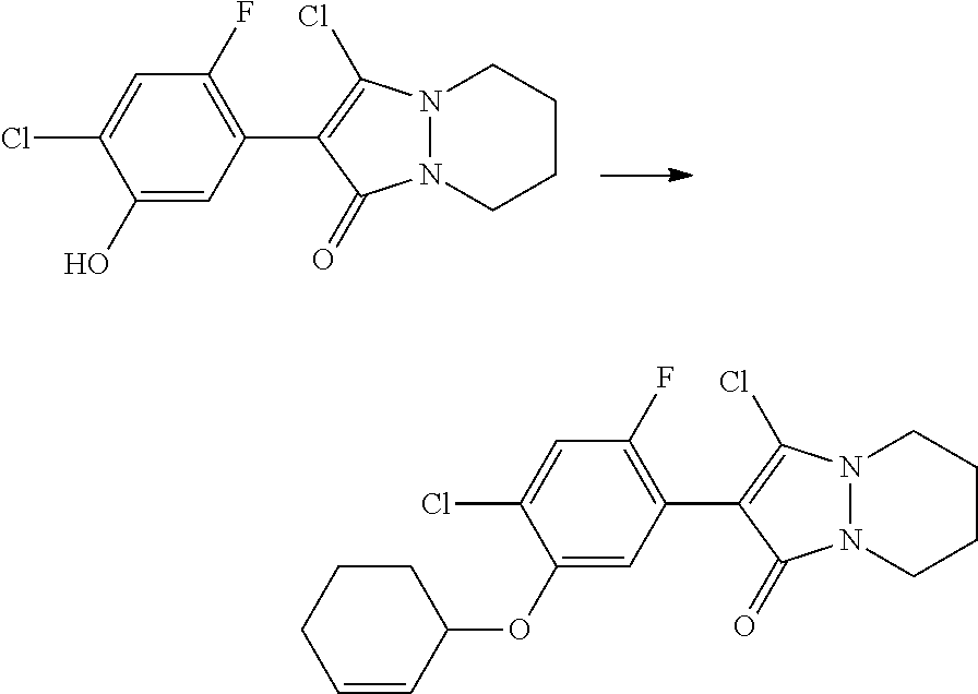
C1(O)=CC(C2=C(Cl)N3N(C2=O)CCCC3)=C(F)C=C1Cl.C1(OC2CCCC=C2)=CC(C2=C(Cl)N3N(C2=O)CCCC3)=C(F)C=C1Cl
